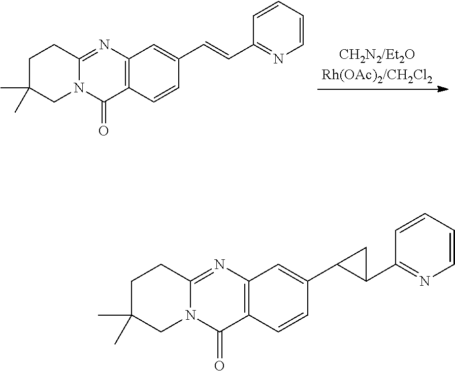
C1C(C)(C)CN2C(=NC3=C(C2=O)C=CC(C=CC2=NC=CC=C2)=C3)C1.C1C(C)(C)CN2C(=NC3=C(C2=O)C=CC(C2C(C4=NC=CC=C4)C2)=C3)C1
